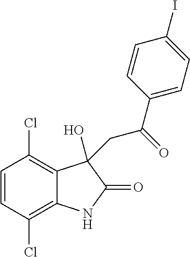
C1=CC(Cl)=C2C(=C1Cl)C(O)(CC(C1=CC=C(I)C=C1)=O)C(=O)N2
